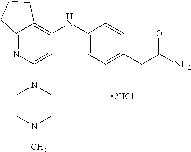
C12=NC(N3CCN(C)CC3)=CC(NC3=CC=C(CC(N)=O)C=C3)=C1CCC2
